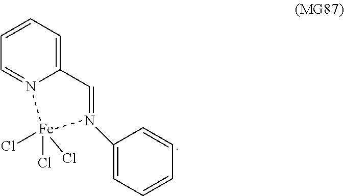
C1=CC=C2N(=C1)[Fe](Cl)(Cl)(Cl)N(C1=CC=CC=C1)=C2
